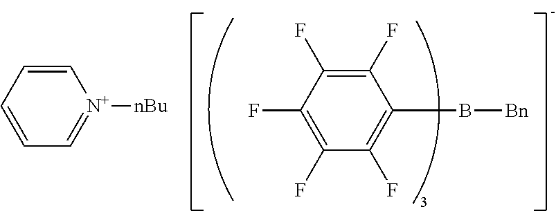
C1(F)=C(F)C(F)=C(B[Bn])C(F)=C1F.C1=CC=[N+]([nBu])C=C1
